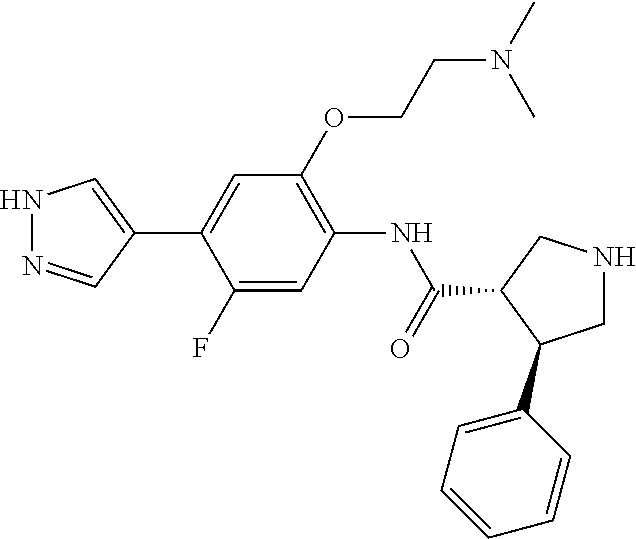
N1N=CC(C2=CC(OCCN(C)C)=C(NC(=O)C3CNCC3C3=CC=CC=C3)C=C2F)=C1
